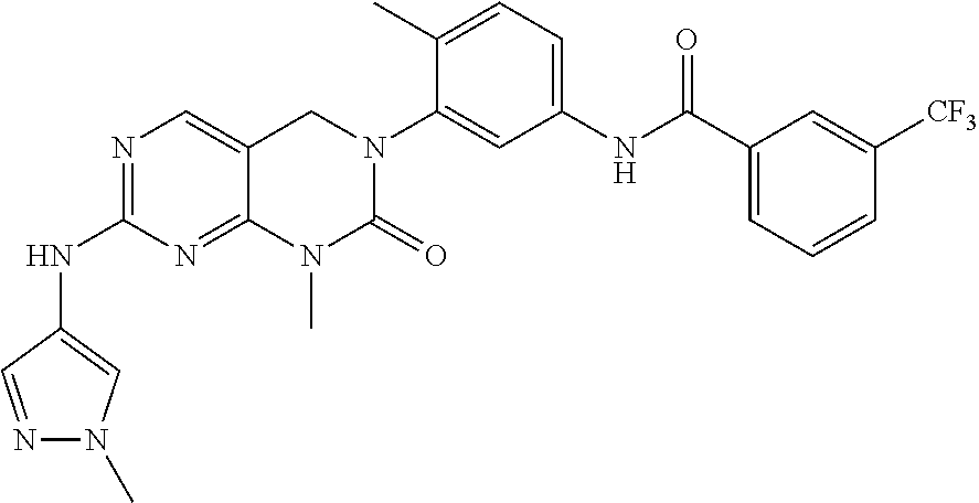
N1=C(NC2=CN(C)N=C2)N=C2C(=C1)CN(C1=CC(NC(C3=CC=CC([CF3])=C3)=O)=CC=C1C)C(=O)N2C
